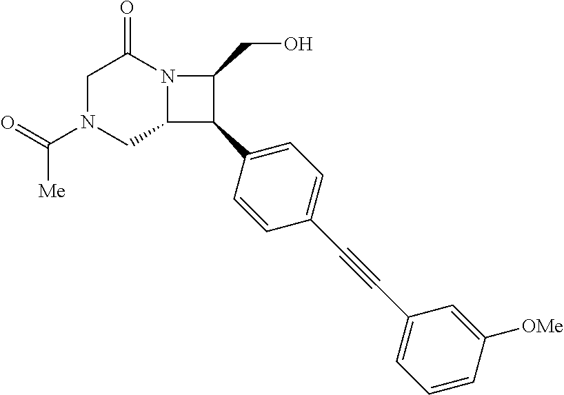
C1N(C(=O)[Me])CC2N(C1=O)C(CO)C2C1=CC=C(C#CC2=CC=CC([OMe])=C2)C=C1
